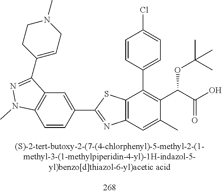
C1=CC(C2=NC3=C(S2)C(C2=CC=C(Cl)C=C2)=C(C(C(=O)O)OC(C)(C)C)C(C)=C3)=CC2=C1N(C)N=C2C1=CCN(C)CC1
